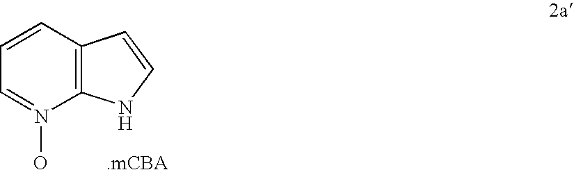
C12=C(C=CC=N1O)C=CN2
